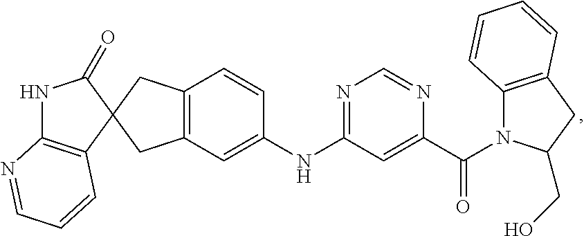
C1(=O)NC2=C(C=CC=N2)C12CC1=C(C=C(NC3=NC=NC(C(=O)N4C5=C(CC4CO)C=CC=C5)=C3)C=C1)C2
